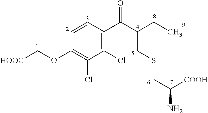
C1(Cl)=C(C(C(CC)CSCC(N)[COOH])=O)C=CC(OC[HOOC])=C1Cl
